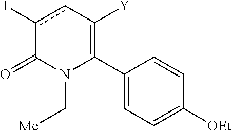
C1(C2=C([Y])cc(I)C(=O)N2C[Me])=CC=C([OEt])C=C1
